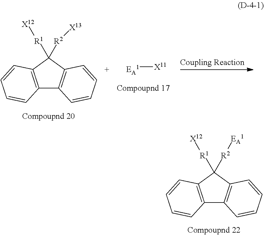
[EA1][X11].C12=C(C([R1][X12])([R2][X13])C3=C1C=CC=C3)C=CC=C2.C12=C(C([R1][X12])([R2][EA1])C3=C1C=CC=C3)C=CC=C2
